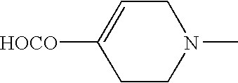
C1=C([HOCO])CCN(C)C1
